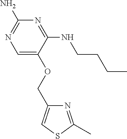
C1=C(OCC2=CSC(C)=N2)C(NCCCC)=NC(N)=N1
